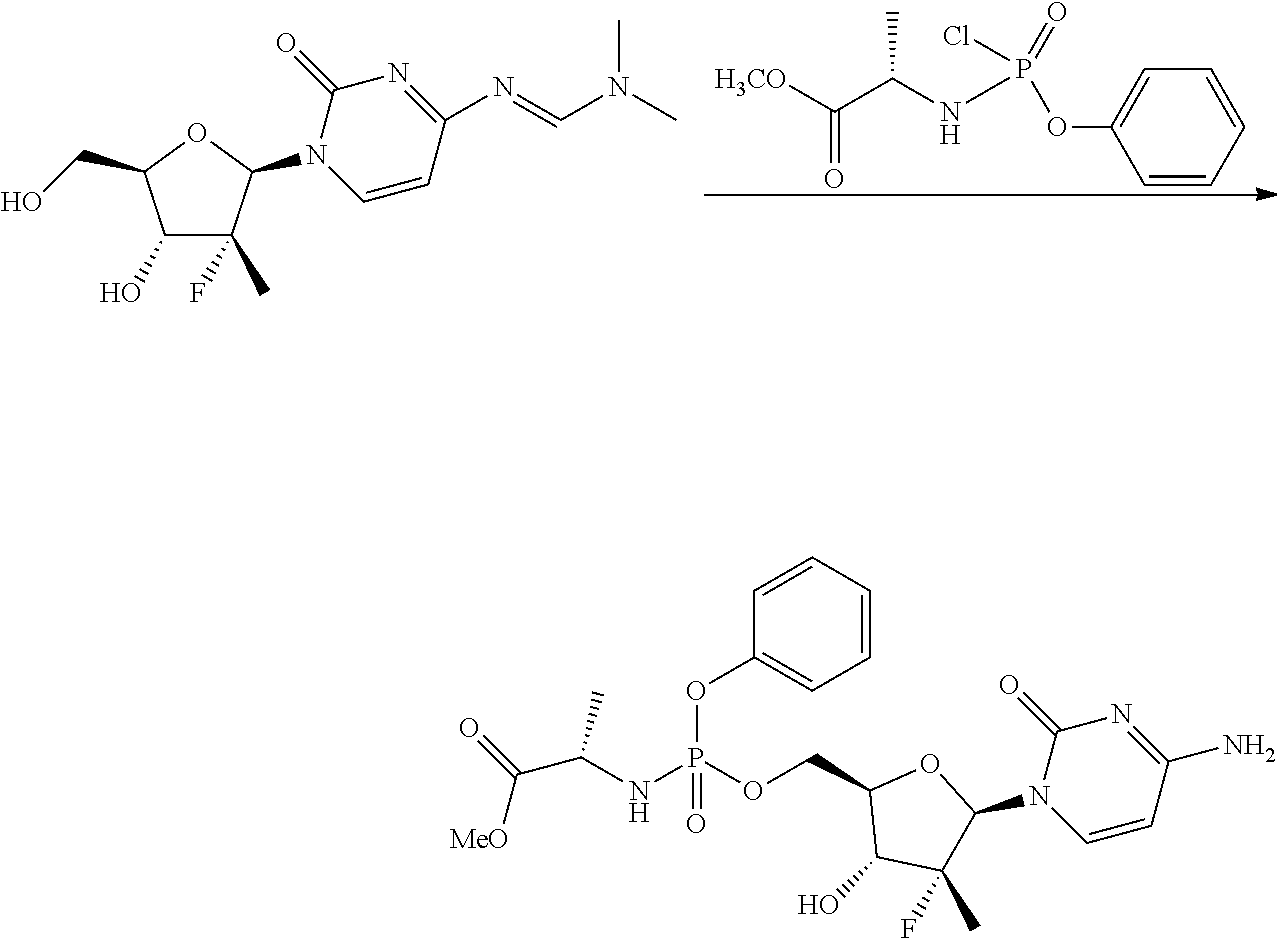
C1(O)C(F)(C)C(N2C=CC(N=CN(C)C)=NC2=O)OC1CO.[H3CO]C(C(NP(OC1=CC=CC=C1)(=O)Cl)C)=O.C(NP(OCC1C(O)C(C)(F)C(N2C=CC(N)=NC2=O)O1)(OC1=CC=CC=C1)=O)(C(=O)[MeO])C
